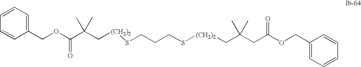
C(C(C[(CH2)2]SCCCS[(CH2)2]CC(CC(OCC1=CC=CC=C1)=O)(C)C)(C)C)(OCC1=CC=CC=C1)=O
